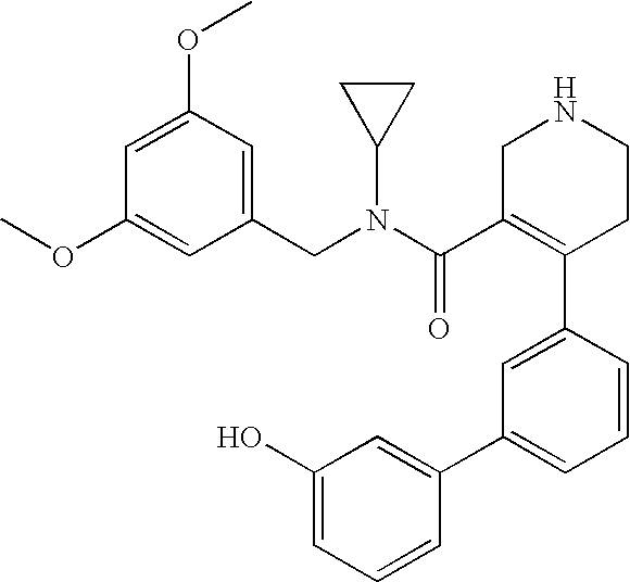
C1=C(OC)C=C(CN(C(C2=C(C3=CC(C4=CC(O)=CC=C4)=CC=C3)CCNC2)=O)C2CC2)C=C1OC
